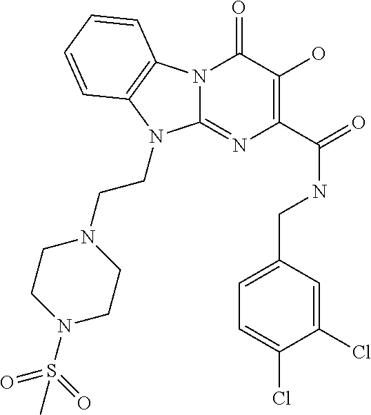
N12C(=NC(C(=O)NCC3=CC=C(Cl)C(Cl)=C3)=C(O)C1=O)N(CCN1CCN(S(=O)(=O)C)CC1)C1=C2C=CC=C1
